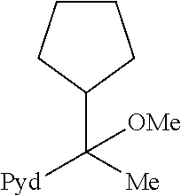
C1(C([Me])([Pyd])[OMe])CCCC1
